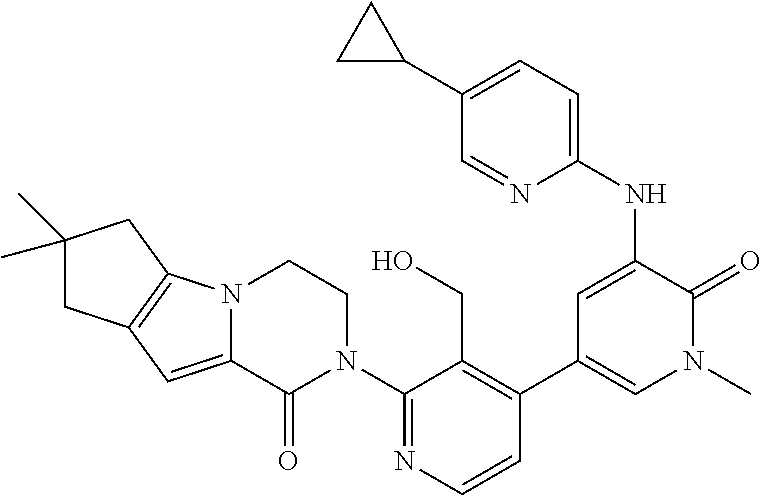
C12=C(N3C(=C1)C(=O)N(C1=NC=CC(C4=CN(C)C(=O)C(NC5=CC=C(C6CC6)C=N5)=C4)=C1CO)CC3)CC(C)(C)C2
